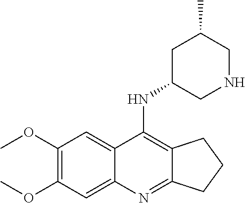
C1(OC)=C(OC)C=C2C(=C1)C(NC1CNCC(C)C1)=C1C(=N2)CCC1
